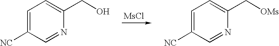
C1=C([NC])C=NC(CO)=C1.[MsCl].C1=C([NC])C=NC(C[OMs])=C1
